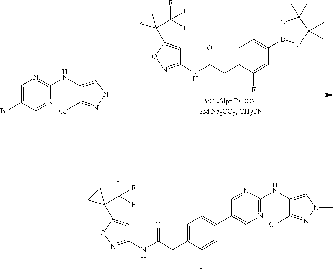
C1(NC2=NC=C(Br)C=N2)=CN(C)N=C1Cl.C1=C(CC(=O)NC2=NOC(C3(C(F)(F)F)CC3)=C2)C(F)=CC(B2OC(C)(C)C(C)(C)O2)=C1.C1(NC2=NC=C(C3=CC=C(CC(=O)NC4=NOC(C5(C(F)(F)F)CC5)=C4)C(F)=C3)C=N2)=CN(C)N=C1Cl
